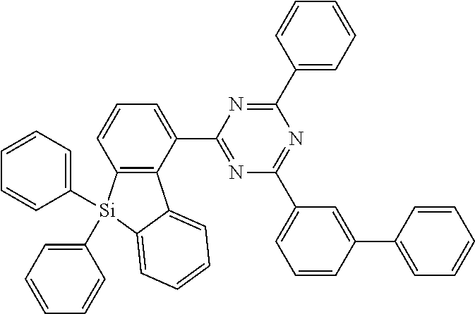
N1=C(C2=CC=CC3=C2C2=CC=CC=C2[Si]3(C2=CC=CC=C2)C2=CC=CC=C2)N=C(C2=CC=CC=C2)N=C1C1=CC=CC(C2=CC=CC=C2)=C1
